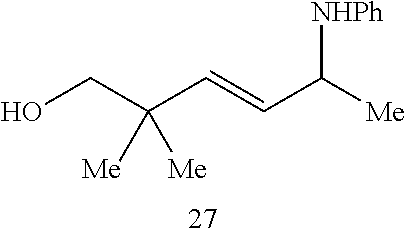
C(C=CC([Me])[NHPh])(CO)([Me])[Me]
